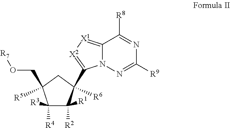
C12=[X1][X2]=C(C3([R6])C([R2])([R1])C([R4])([R3])C([R5])(CO[R7])C3)N1N=C([R9])N=C2[R8]
